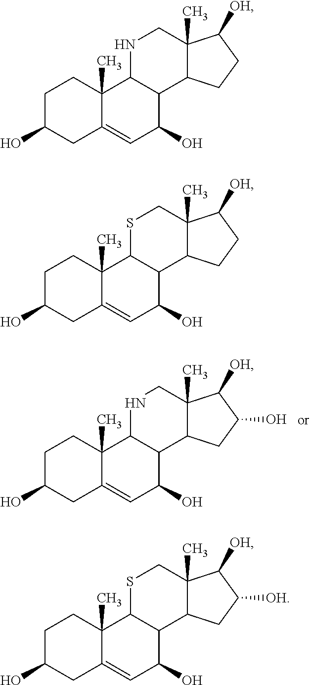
C1C(O)CC2=CC(O)C3C(C2(C)C1)NCC1(C)C3CC(O)C1[OH].C1C(O)CC2=CC(O)C3C(C2(C)C1)SCC1(C)C3CCC1[OH].C1C(O)CC2=CC(O)C3C(C2(C)C1)NCC1(C)C3CCC1[OH].C1C(O)CC2=CC(O)C3C(C2(C)C1)SCC1(C)C3CC([OH])C1[OH]
